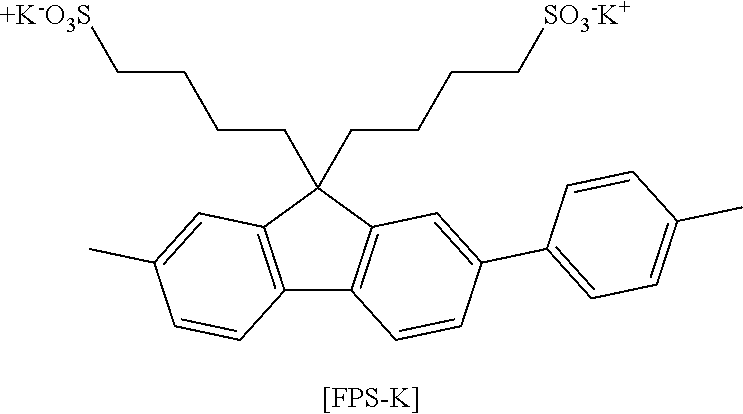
C12=C(C(CCCC[SO3-K+])(CCCC[+K-O3S])C3=C1C=CC(C1=CC=C(C)C=C1)=C3)C=C(C)C=C2.[[FPS-K]]
